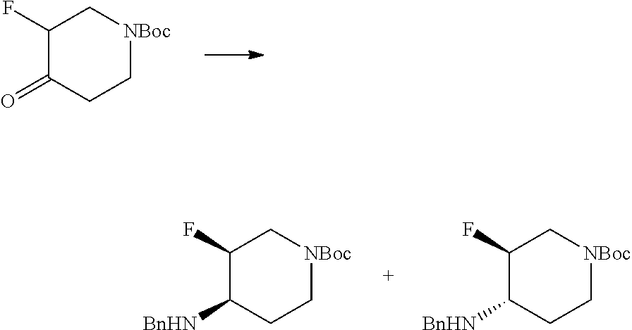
C1(F)C(=O)CC[NBoc]C1.C1(F)C([BnHN])CC[NBoc]C1.C1(F)C([BnHN])CC[NBoc]C1
